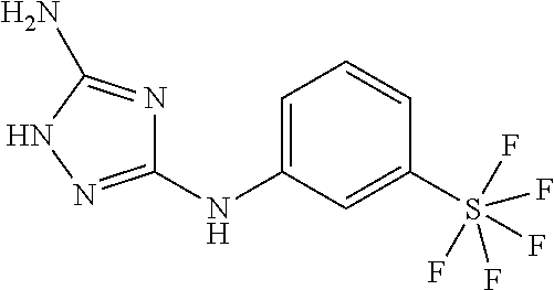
C1(NC2=CC=CC(S(F)(F)(F)(F)F)=C2)=NNC(N)=N1
